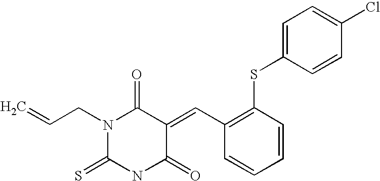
N1(CC=C)C(=S)NC(=O)C(=CC2=C(SC3=CC=C(Cl)C=C3)C=CC=C2)C1=O
